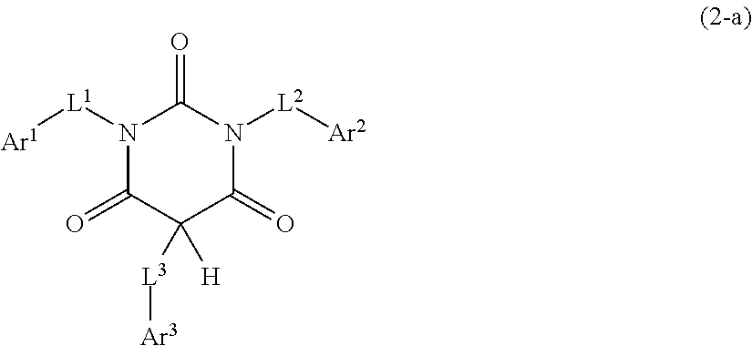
N1([L1][Ar1])C(=O)C([H])([L3][Ar3])C(=O)N([L2][Ar2])C1=O
